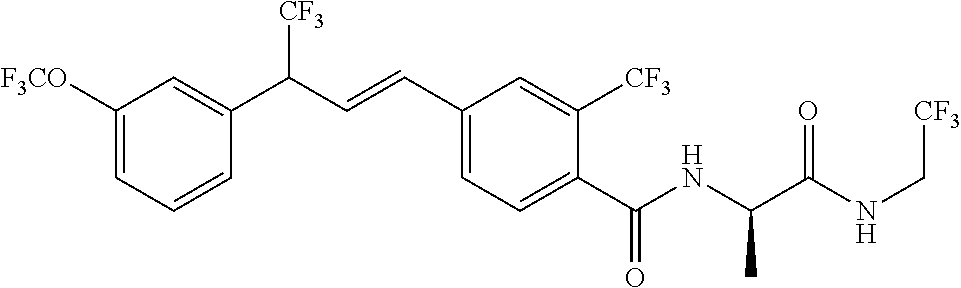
C1=C([F3CO])C=C(C(C=CC2=CC=C(C(NC(C(NC[CF3])=O)C)=O)C([CF3])=C2)[CF3])C=C1
